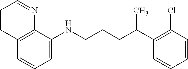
C1=C(NCCCC(C2=C(Cl)C=CC=C2)C)C2=C(C=C1)C=CC=N2
